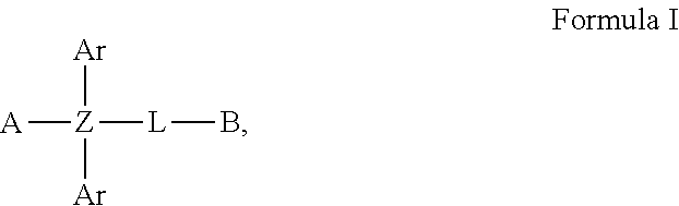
[A][Z]([Ar])([Ar])[L]B
